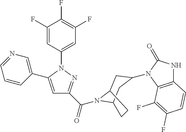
C1(F)=CC(N2C(C3=CN=CC=C3)=CC(C(N3C4CC(N5C(=O)NC6=C5C(F)=C(F)C=C6)CC3CC4)=O)=N2)=CC(F)=C1F
